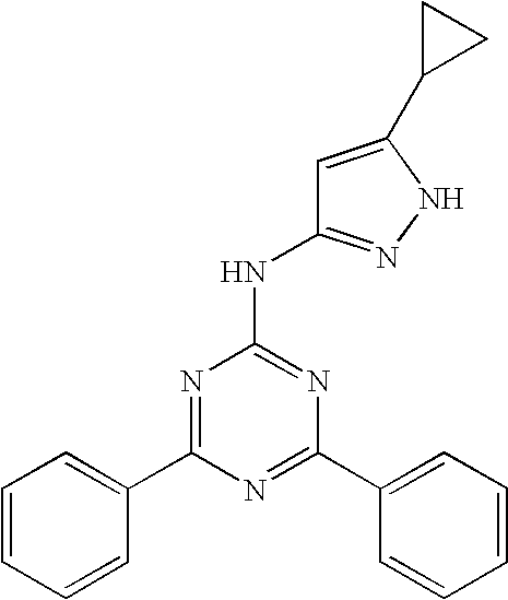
N1=C(C2=CC=CC=C2)N=C(NC2=NNC(C3CC3)=C2)N=C1C1=CC=CC=C1
